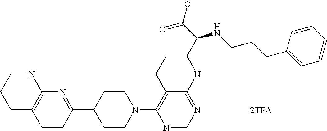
[2TFA].C1=CC(C2CCN(C3=C(CC)C(NCC(C(O)=O)NCCCC4=CC=CC=C4)=NC=N3)CC2)=NC2=C1CCCN2
